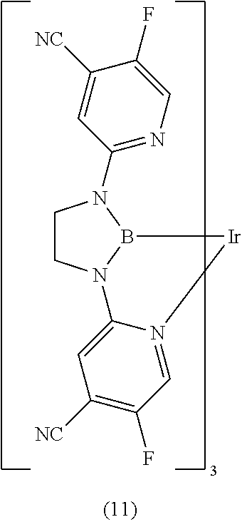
C1CN2B(N1C1=NC=C(F)C([NC])=C1)[Ir]N1=CC(F)=C([NC])C=C21
